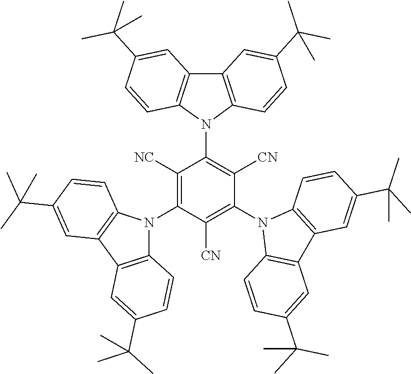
C1(N2C3=C(C4=C2C=CC(C(C)(C)C)=C4)C=C(C(C)(C)C)C=C3)=C([NC])C(N2C3=C(C4=C2C=CC(C(C)(C)C)=C4)C=C(C(C)(C)C)C=C3)=C([CN])C(N2C3=C(C4=C2C=CC(C(C)(C)C)=C4)C=C(C(C)(C)C)C=C3)=C1[CN]
